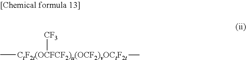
C[CtF2t(OCFCF2)u(OCF2)vOCtF2t]([CF3])C
